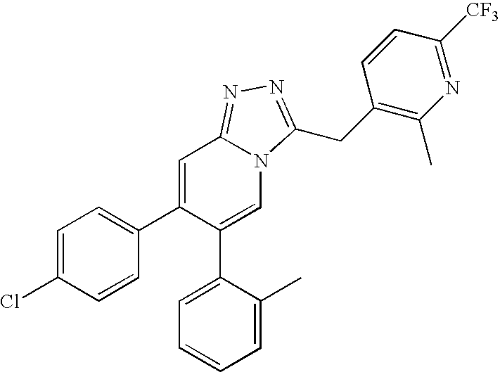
C1=C(Cl)C=CC(C2=CC3=NN=C(CC4=C(C)N=C([CF3])C=C4)N3C=C2C2=CC=CC=C2C)=C1
